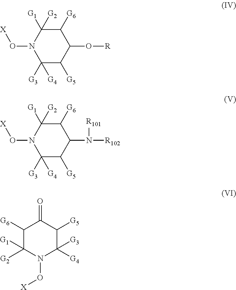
C1([G3])([G4])C([G5])C(O[R])C([G6])C([G2])([G1])N1O[X].C1([G3])([G4])C([G5])C(N([R102])[R101])C([G6])C([G2])([G1])N1O[X].C1([G6])C([G2])([G1])N(O[X])C([G3])([G4])C([G5])C1=O
